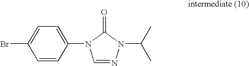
C1=NN(C(C)C)C(=O)N1C1=CC=C(Br)C=C1
